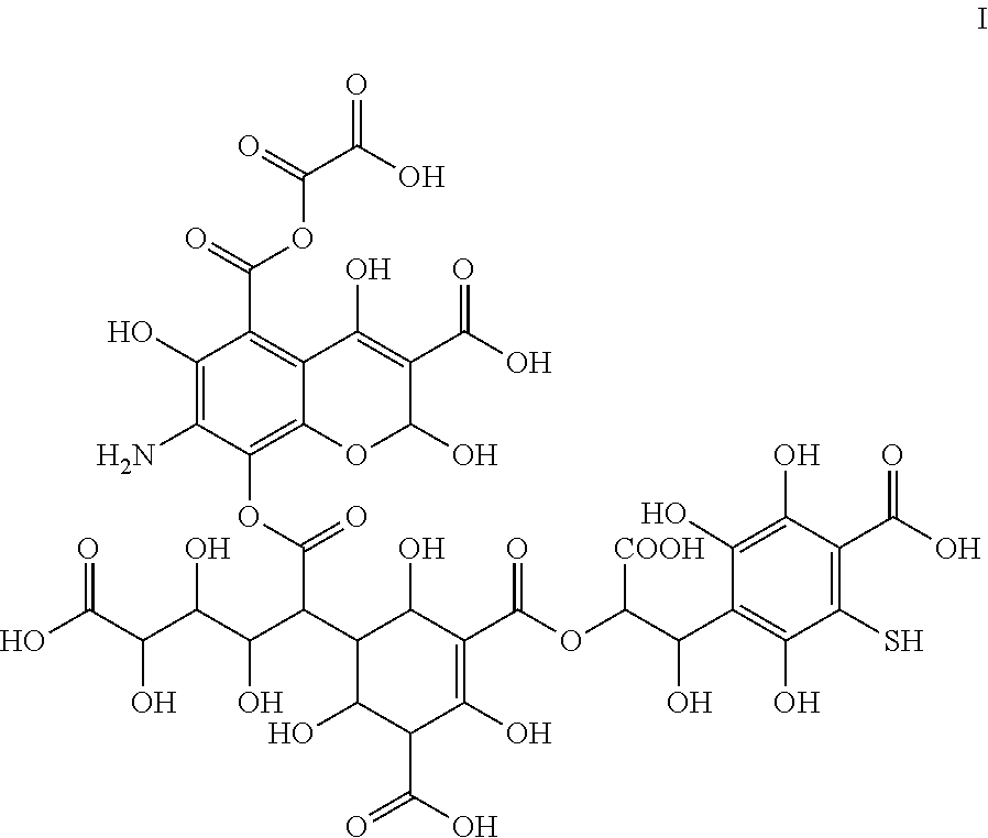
C1(C(C(C(C(C(O)=O)O)O)O)C(OC2=C3C(=C(C(=O)OC(C(O)=O)=O)C(O)=C2N)C(O)=C(C(O)=O)C(O)O3)=O)C(O)C(C(O)=O)C(O)=C(C(OC(C(C2=C(O)C(S)=C(C(O)=O)C(O)=C2O)O)[COOH])=O)C1O
